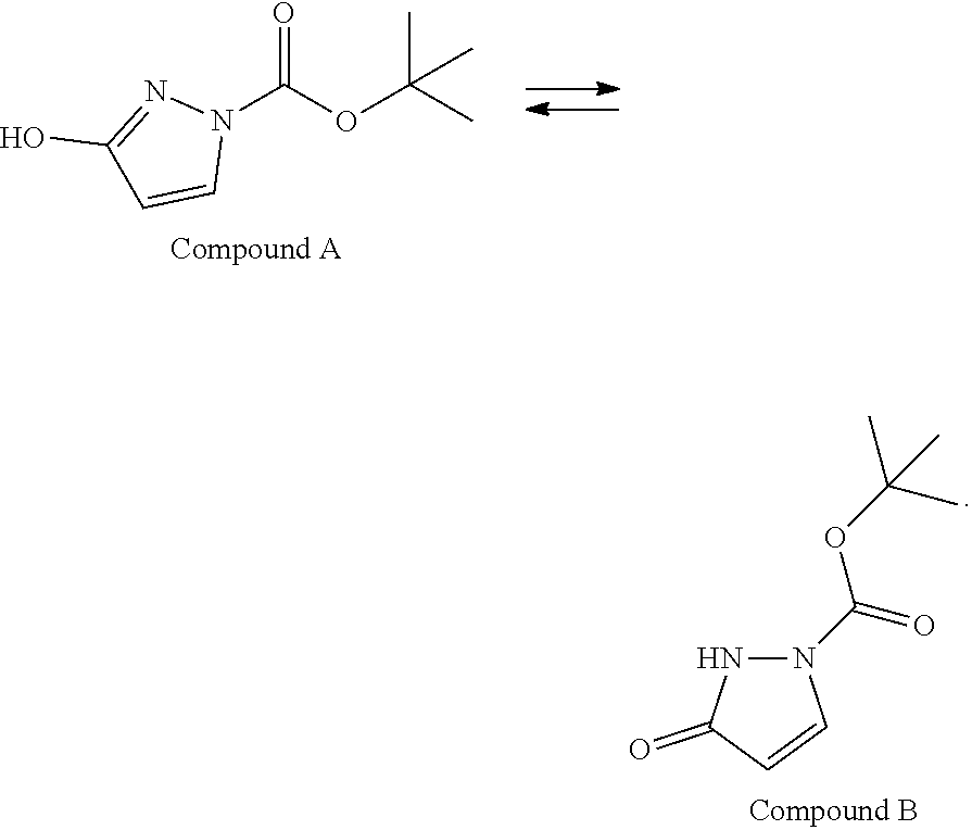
N1(C(OC(C)(C)C)=O)N=C(O)C=C1.N1(C(OC(C)(C)C)=O)NC(=O)C=C1
